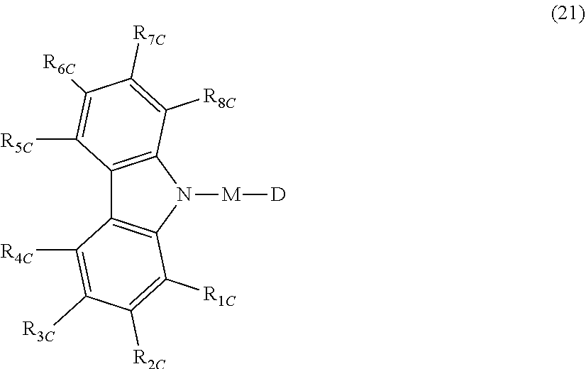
C1([R3C])=C([R4C])C2=C(N([M][D])C3=C2C([R5C])=C([R6C])C([R7C])=C3[R8C])C([R1C])=C1[R2C]
